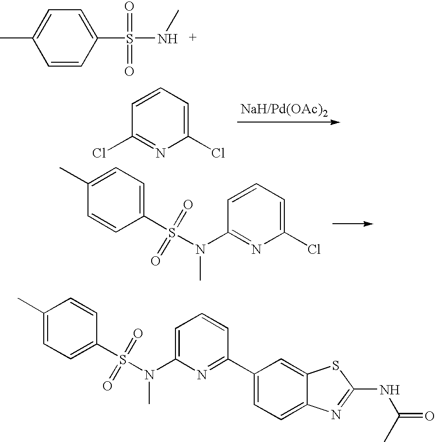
C1=CC(S(NC)(=O)=O)=CC=C1C.C1(Cl)=CC=CC(Cl)=N1.C1(Cl)=CC=CC(N(S(C2=CC=C(C)C=C2)(=O)=O)C)=N1.C1(C2=CC=C3C(=C2)SC(NC(=O)C)=N3)=NC(N(S(C2=CC=C(C)C=C2)(=O)=O)C)=CC=C1
